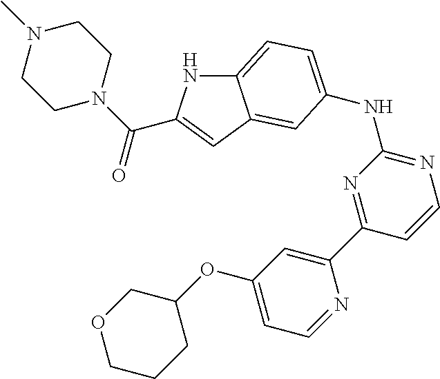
C12=CC=C(NC3=NC=CC(C4=CC(OC5COCCC5)=CC=N4)=N3)C=C1C=C(C(N1CCN(C)CC1)=O)N2
